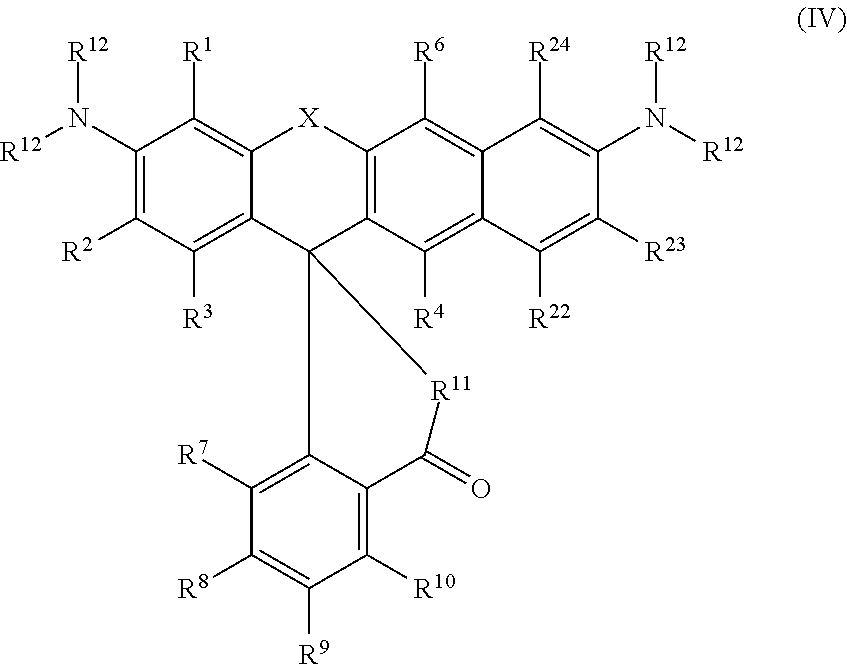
C1(N([R12])[R12])=C([R2])C([R3])=C2C(=C1[R1])[X]C1=C(C23C2=C([R7])C([R8])=C([R9])C([R10])=C2C(=O)[R11]3)C([R4])=C2C(=C1[R6])C([R24])=C(N([R12])[R12])C([R23])=C2[R22]
